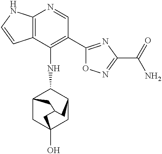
C12=C(C(NC3C4CC5(O)CC3CC(C4)C5)=C(C3=NC(C(=O)N)=NO3)C=N1)C=CN2
